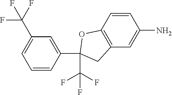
C1=CC2=C(C=C1N)CC(C(F)(F)F)(C1=CC(C(F)(F)F)=CC=C1)O2
